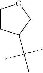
C1CC(C(C)(C)C)CO1
